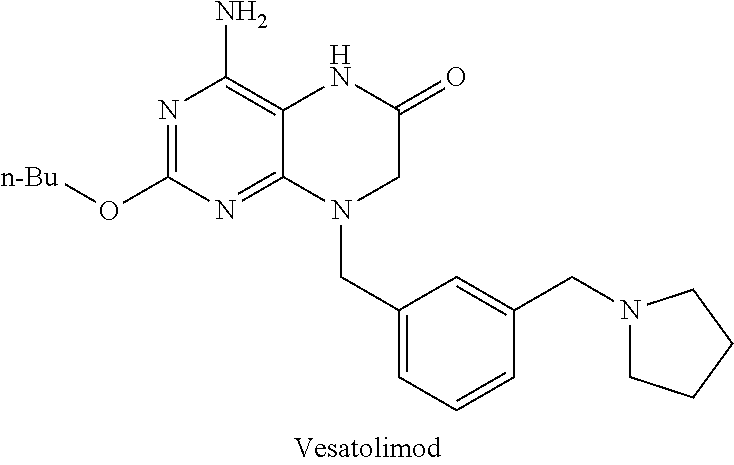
C1=C(CN2CCCC2)C=CC=C1CN1CC(=O)NC2=C(N)N=C(O[n-Bu])N=C12
